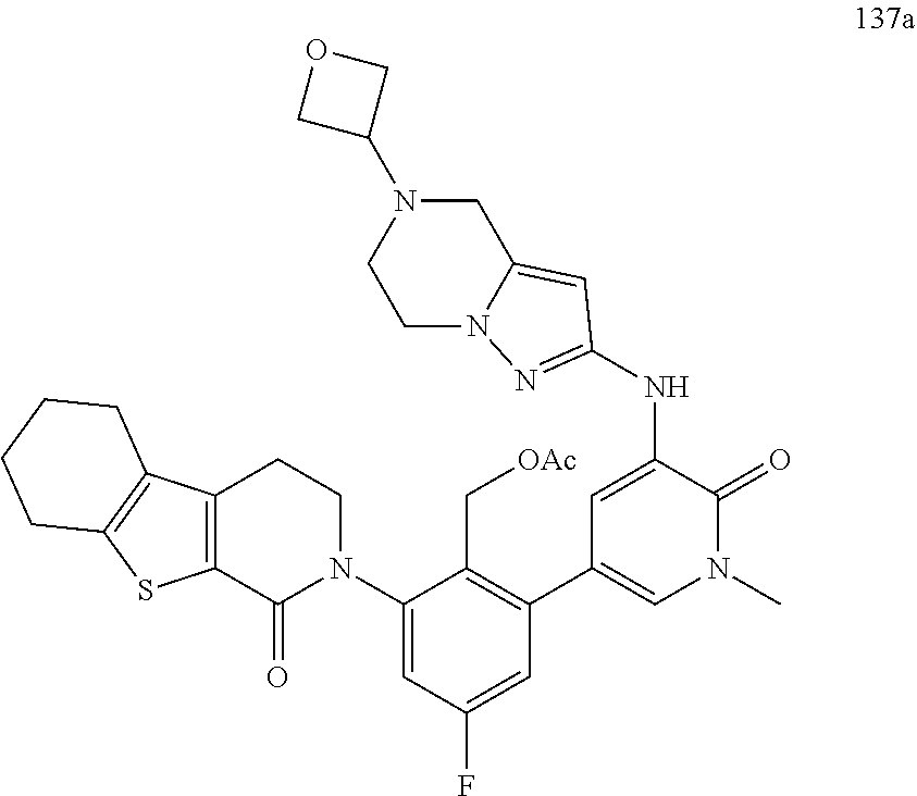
C1=C(NC2=NN3CCN(C4COC4)CC3=C2)C(=O)N(C)C=C1C1=C(C[OAc])C(N2CCC3=C(C2=O)SC2=C3CCCC2)=CC(F)=C1
